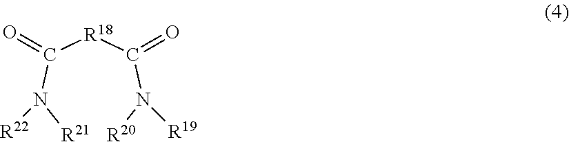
[R21]N(C([R18]C(N([R20])[R19])=O)=O)[R22]
